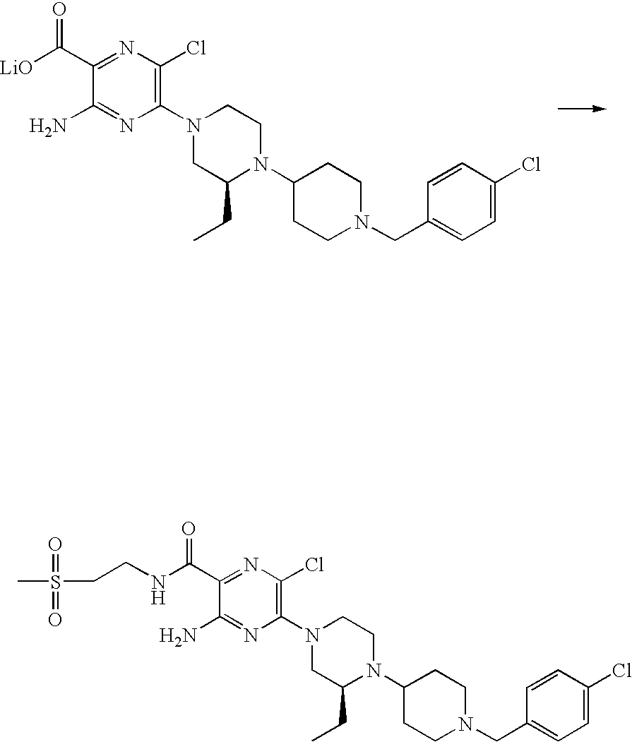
C1(C([LiO])=O)=NC(Cl)=C(N2CC(CC)N(C3CCN(CC4=CC=C(Cl)C=C4)CC3)CC2)N=C1N.C1(C(NCCS(=O)(=O)C)=O)=NC(Cl)=C(N2CC(CC)N(C3CCN(CC4=CC=C(Cl)C=C4)CC3)CC2)N=C1N
